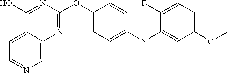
C12=CC=NC=C1N=C(OC1=CC=C(N(C3=CC(OC)=CC=C3F)C)C=C1)N=C2O
